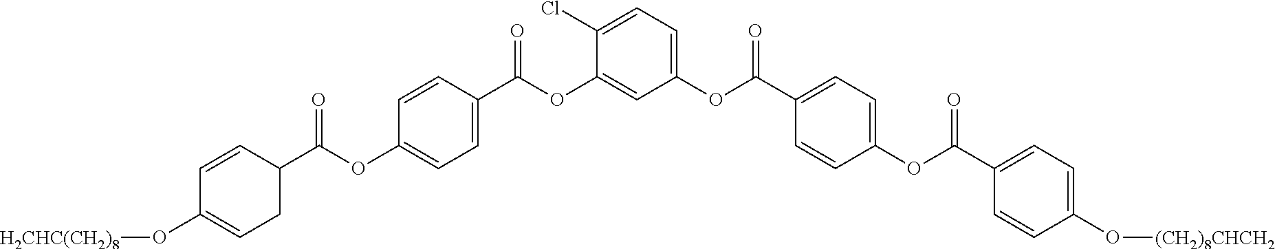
C1(OC(C2=CC=C(OC(C3=CC=C(O[(CH2)8CHCH2])C=C3)=O)C=C2)=O)=CC=C(Cl)C(OC(C2=CC=C(OC(C3C=CC(O[H2CHC(CH2)8])=CC3)=O)C=C2)=O)=C1
